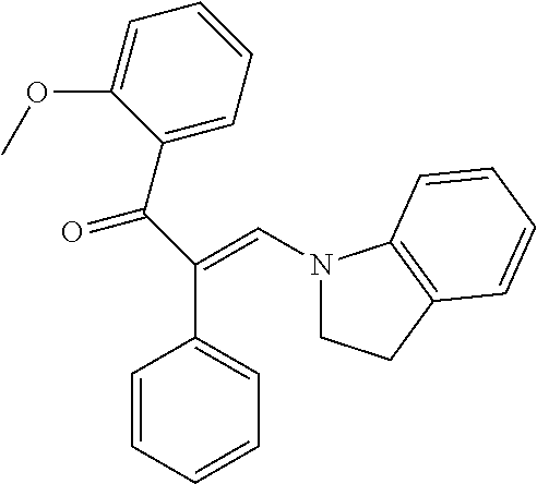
C1=CC=CC=C1C(C(C1=CC=CC=C1OC)=O)=CN1CCC2=C1C=CC=C2
